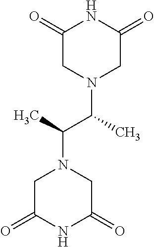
C1(=O)CN(C(C(N2CC(=O)NC(=O)C2)C)C)CC(=O)N1
